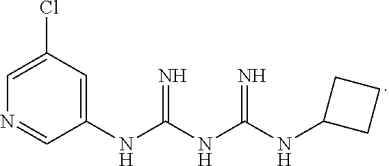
C1(NC(NC(NC2CCC2)=N)=N)=CC(Cl)=CN=C1
